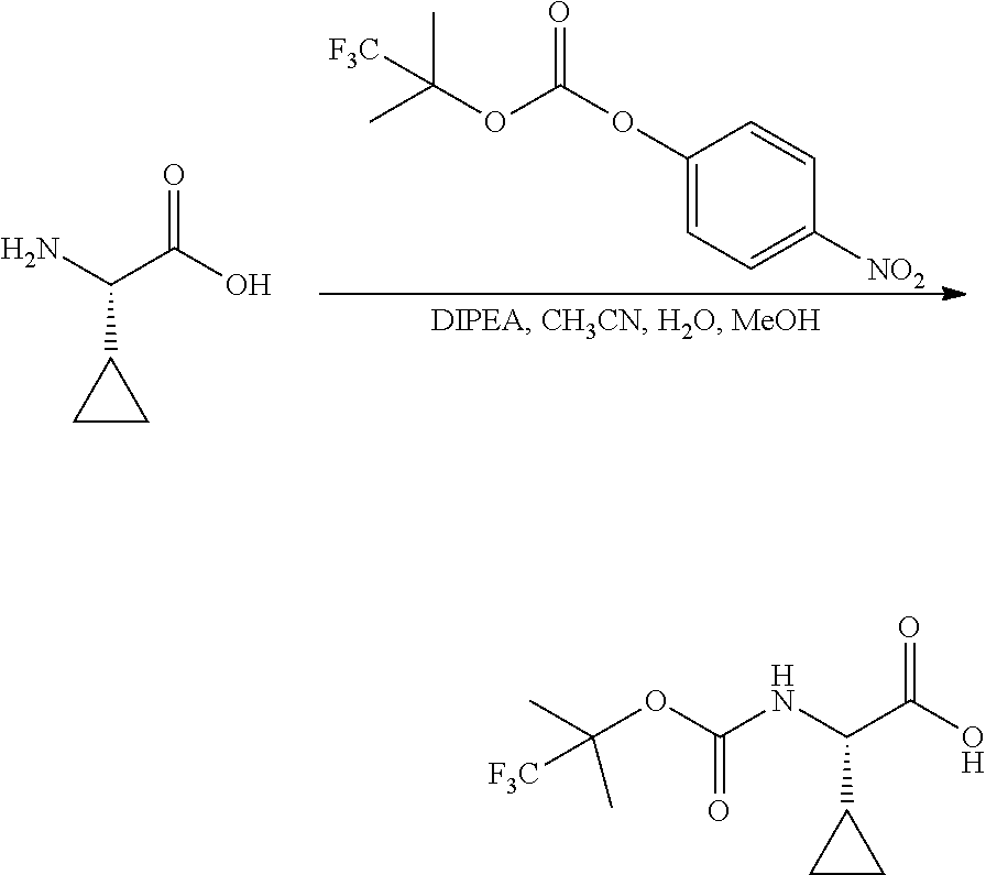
C(C1CC1)(N)C(O)=O.C1(OC(OC(C)(C)[F3C])=O)=CC=C([NO2])C=C1.C(C1CC1)(NC(OC(C)([F3C])C)=O)C(O)=O
